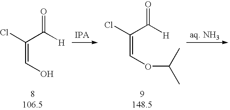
ClC(C([H])=O)=CO.ClC(C([H])=O)=COC(C)C
